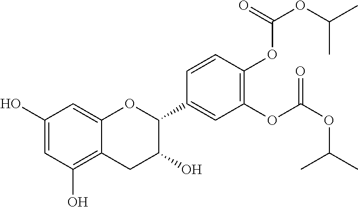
C1=C(O)C=C2C(=C1O)CC(O)C(C1=CC(OC(=O)OC(C)C)=C(OC(OC(C)C)=O)C=C1)O2
